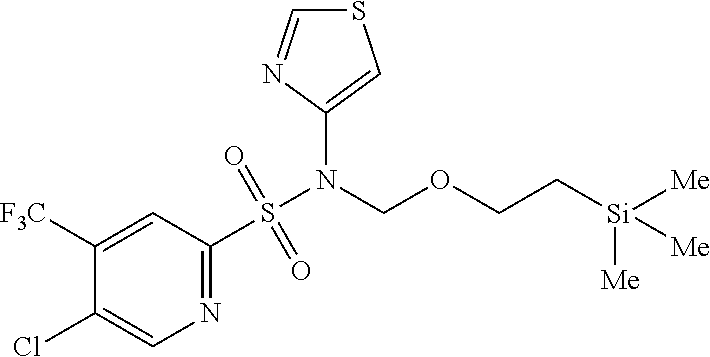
C1([F3C])=CC(S(N(COCC[Si]([Me])([Me])[Me])C2=CSC=N2)(=O)=O)=NC=C1Cl
